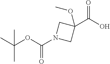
C1(C(O)=O)(OC)CN(C(OC(C)(C)C)=O)C1
